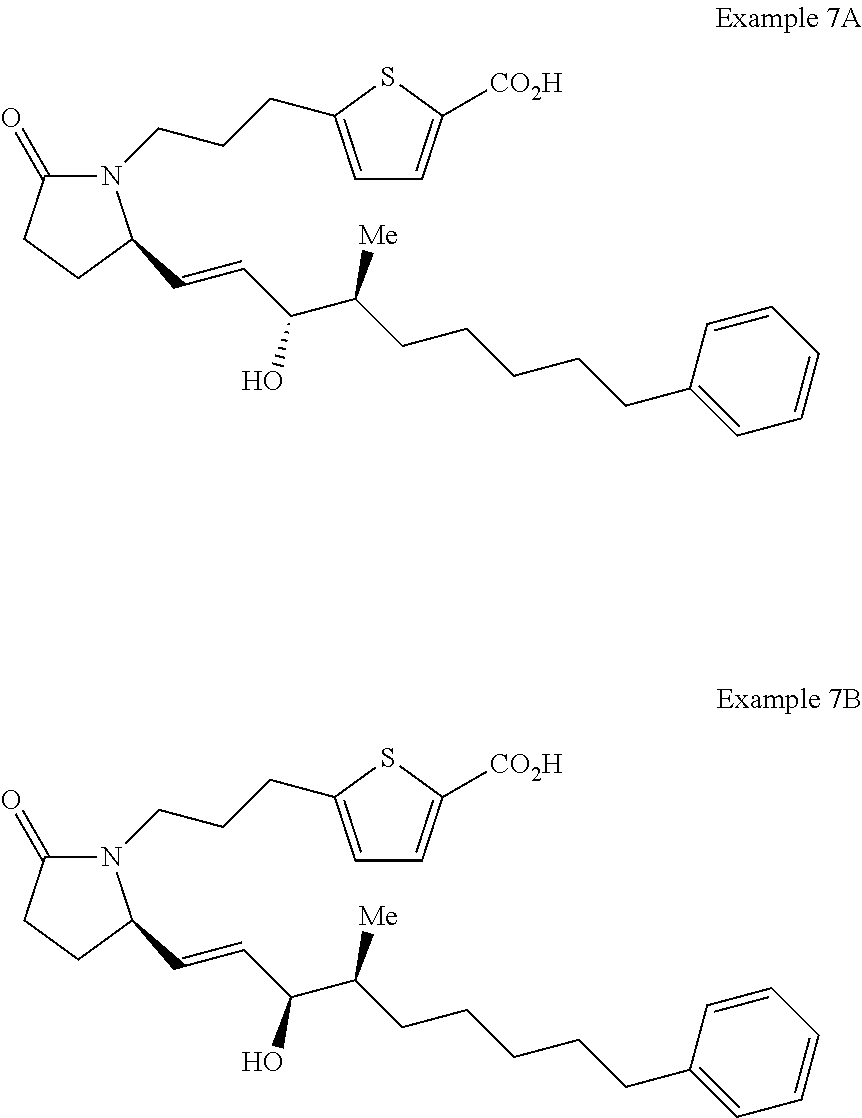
C(=CC(C(CCCCCC1=CC=CC=C1)[Me])O)C1N(CCCC2=CC=C([CO2H])S2)C(=O)CC1.C(=CC(C(CCCCCC1=CC=CC=C1)[Me])O)C1N(CCCC2=CC=C([CO2H])S2)C(=O)CC1
